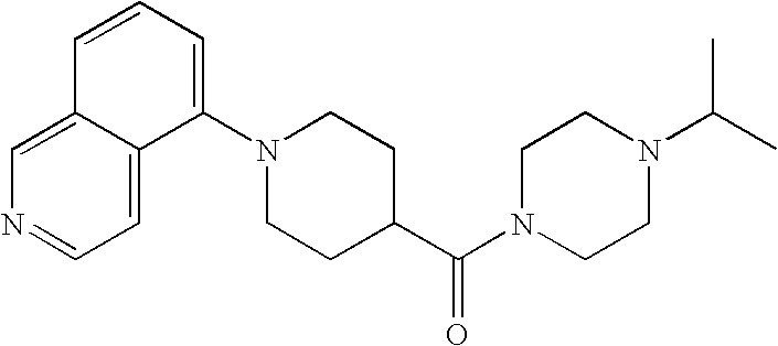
C1=CC=C(N2CCC(C(N3CCN(C(C)C)CC3)=O)CC2)C2=CC=NC=C12
